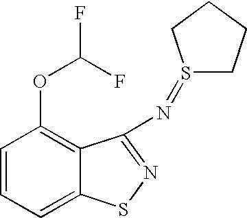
C1=CC=C2C(=C1OC(F)F)C(N=S1CCCC1)=NS2
